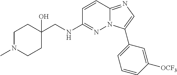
C(NC1=NN2C(=NC=C2C2=CC=CC([OCF3])=C2)C=C1)C1(O)CCN(C)CC1
